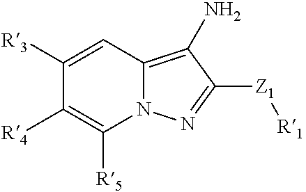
C1=C([R3])C([R4])=C([R5])N2C1=C(N)C([Z1][R1])=N2
